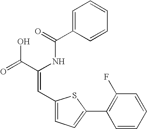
C1=C(C(=O)NC(C(=O)O)=CC2=CC=C(C3=C(F)C=CC=C3)S2)C=CC=C1
